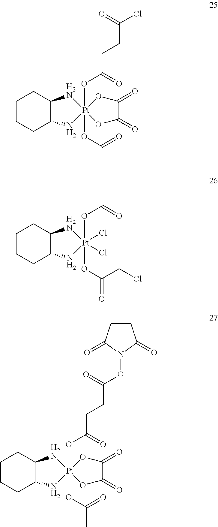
[Pt]12(OC(CCC(=O)Cl)=O)(OC(C)=O)(OC(=O)C(=O)O1)NC1CCCCC1[H2N]2.[Pt]1(OC(C)=O)(OC(=O)CCl)(Cl)(Cl)NC2CCCCC2[H2N]1.[Pt]12(OC(CCC(=O)ON3C(=O)CCC3=O)=O)(OC(C)=O)(OC(=O)C(=O)O1)NC1CCCCC1[H2N]2
